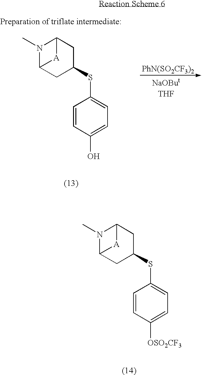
N1(C)C2CC(SC3=CC=C([OSO2CF3])C=C3)CC1[A]2.[PhN(SO2CF3)2].N1(C)C2CC(SC3=CC=C(O)C=C3)CC1[A]2
